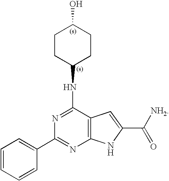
C12=C(C(NC3CCC(O)CC3)=NC(C3=CC=CC=C3)=N1)C=C(C([NH2])=O)N2
